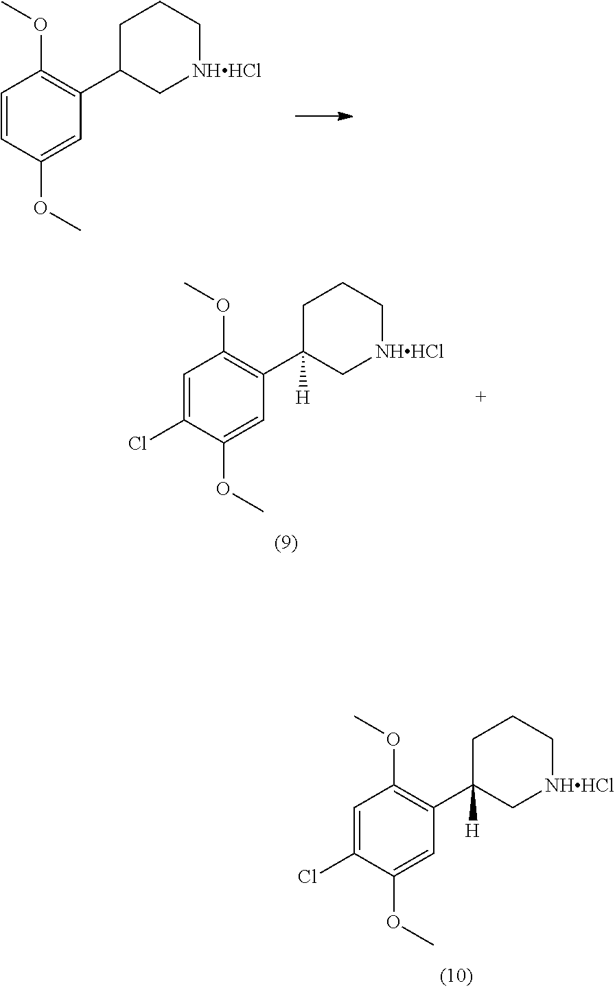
C1=C(Cl)C(OC)=CC(C2([H])C[NHHCl]CCC2)=C1OC.C1=CC(OC)=CC(C2C[NHHCl]CCC2)=C1OC.C1=C(Cl)C(OC)=CC(C2([H])C[NHHCl]CCC2)=C1OC
